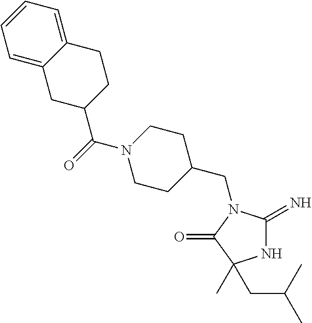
N1C(=N)N(CC2CCN(C(=O)C3CCC4=CC=CC=C4C3)CC2)C(=O)C1(CC(C)C)C
